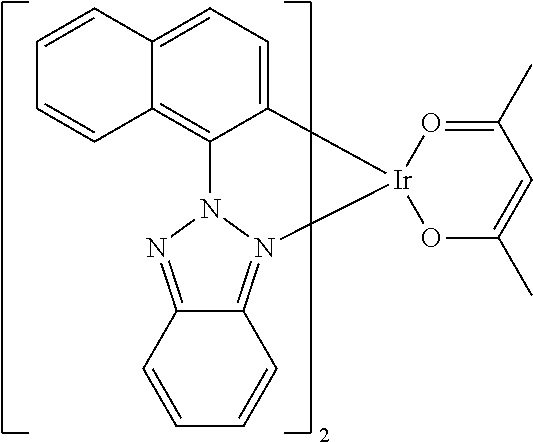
C1=C2C(=C3C(=C1)[Ir]1(N4=C5C(=NN34)C=CC=C5)OC(C)=CC(C)=O1)C=CC=C2
